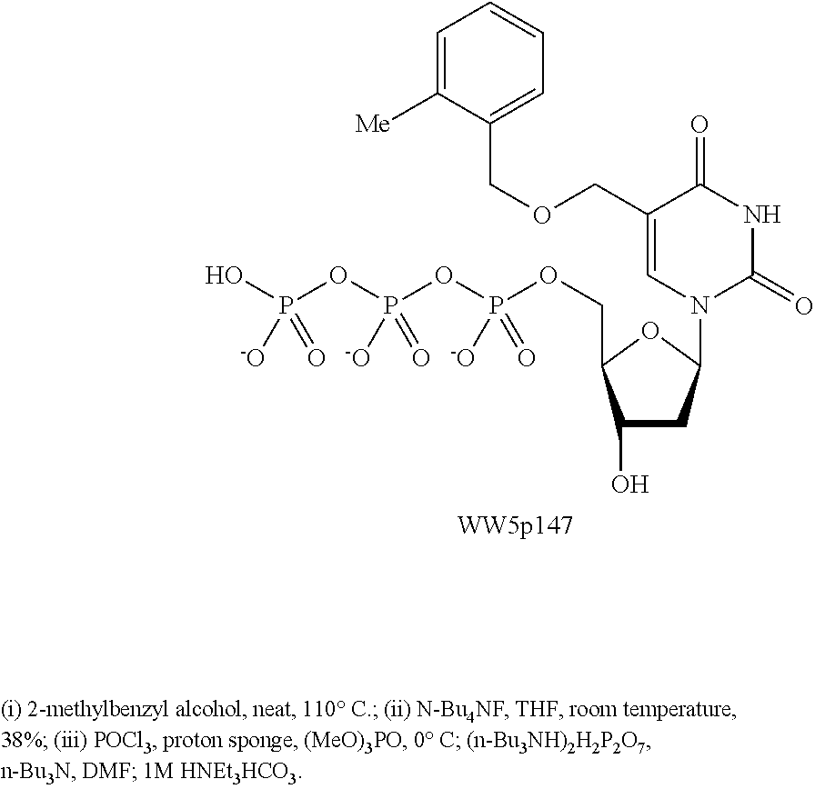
C1(O)CC(N2C(=O)NC(=O)C(COCC3=CC=CC=C3[Me])=C2)OC1COP(OP(OP(O)([-O])=O)([-O])=O)([-O])=O
